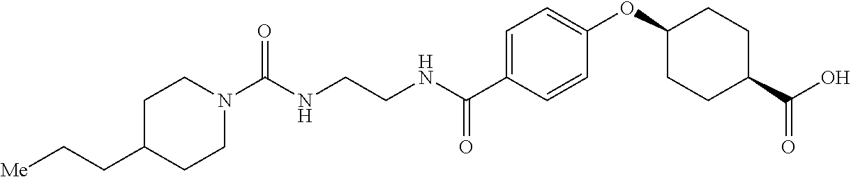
C(NCCNC(C1=CC=C(OC2CCC(C(O)=O)CC2)C=C1)=O)(=O)N1CCC(CC[Me])CC1
